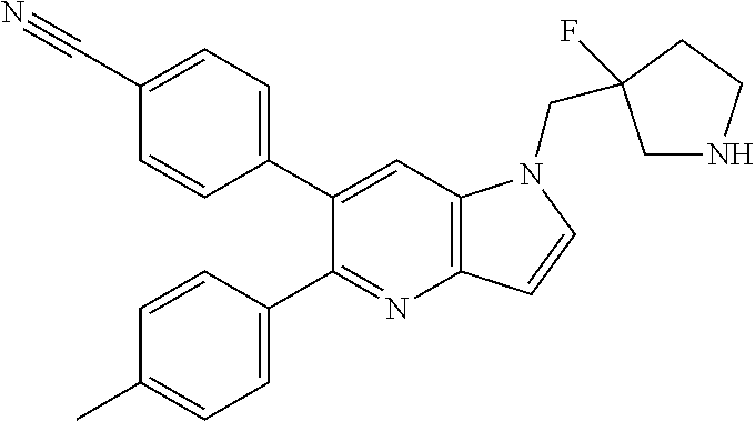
C1(C2=CC=C(C#N)C=C2)=CC2=C(N=C1C1=CC=C(C)C=C1)C=CN2CC1(F)CNCC1
